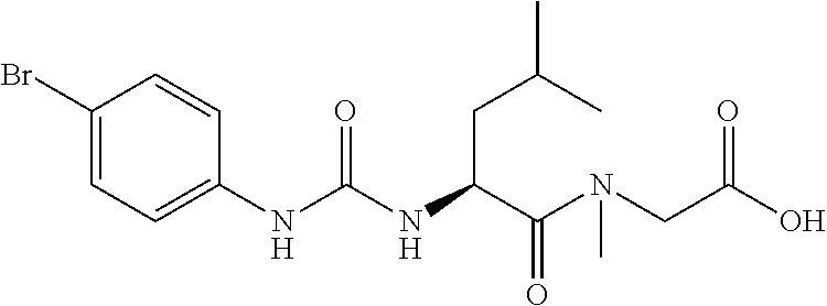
C1(Br)=CC=C(NC(NC(C(N(CC(O)=O)C)=O)CC(C)C)=O)C=C1
